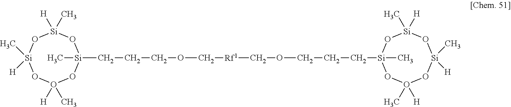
[Si]1(CCCOC[Rf1]COCCC[Si]2(C)O[Si](C)([H])O[Si]([H])(C)OO([H])(C)O2)(C)O[Si](C)([H])O[Si]([H])(C)OO([H])(C)O1
